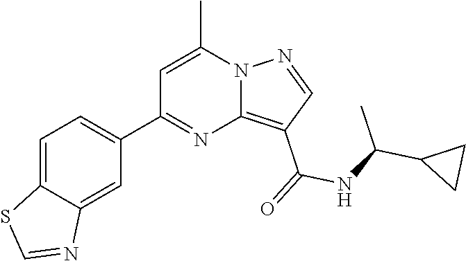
C12=C(C(=O)NC(C3CC3)C)C=NN1C(C)=CC(C1=CC=C3C(=C1)N=CS3)=N2
